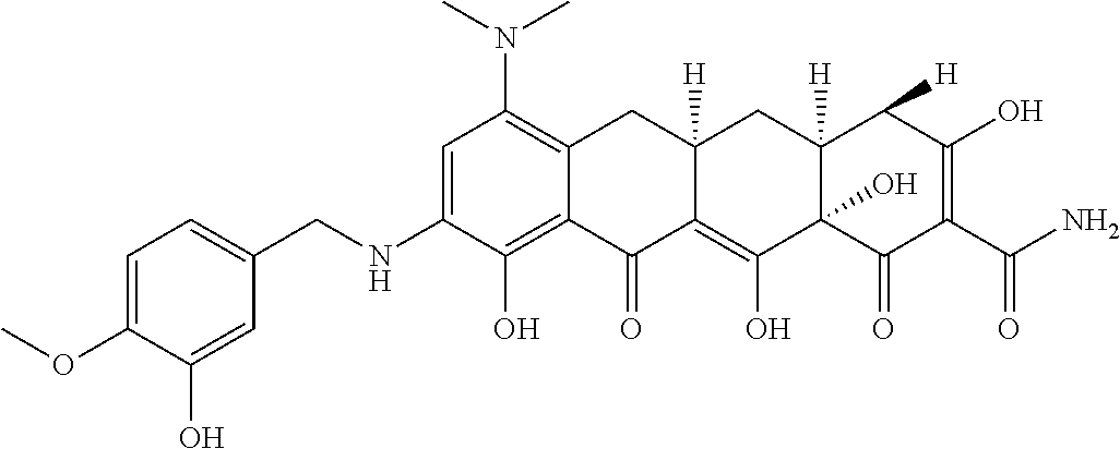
C1=C(NCC2=CC=C(OC)C(O)=C2)C(O)=C2C(=C1N(C)C)CC1([H])C(=C(O)C3(O)C([H])(C1)C([H])C(O)=C(C(N)=O)C3=O)C2=O
